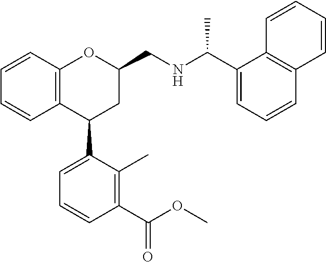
C12=C(C(C3=CC=CC(C(OC)=O)=C3C)CC(CNC(C)C3=CC=CC4=C3C=CC=C4)O1)C=CC=C2
